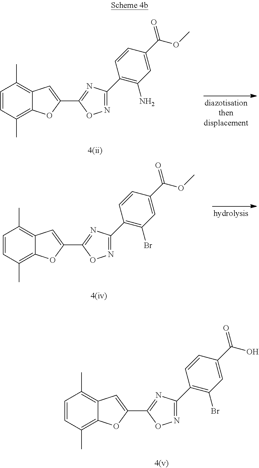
C1=CC(C)=C2C(=C1C)C=C(C1=NC(C3=C(N)C=C(C(OC)=O)C=C3)=NO1)O2.C1=CC(C)=C2C(=C1C)C=C(C1=NC(C3=C(Br)C=C(C(O)=O)C=C3)=NO1)O2.C1=CC(C)=C2C(=C1C)C=C(C1=NC(C3=C(Br)C=C(C(OC)=O)C=C3)=NO1)O2
